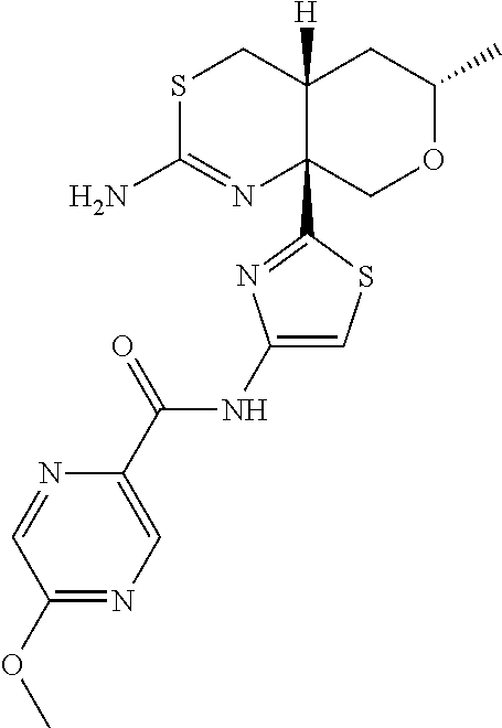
S1C(N)=NC2(C3=NC(NC(C4=CN=C(OC)C=N4)=O)=CS3)C([H])(C1)CC(C)OC2
